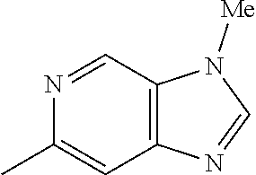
C12=C(C=NC(C)=C1)N([Me])C=N2
